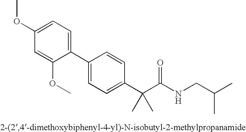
C1(C2=CC=C(C(C(NCC(C)C)=O)(C)C)C=C2)=CC=C(OC)C=C1OC
